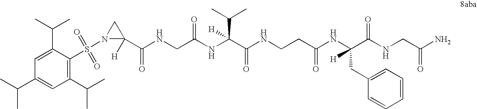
C1(C(NCC(NC(C(NCCC(NC(C(NCC(N)=O)=O)(CC2=CC=CC=C2)[H])=O)=O)(C(C)C)[H])=O)=O)([H])CN1S(=O)(=O)C1=C(C(C)C)C=C(C(C)C)C=C1C(C)C
